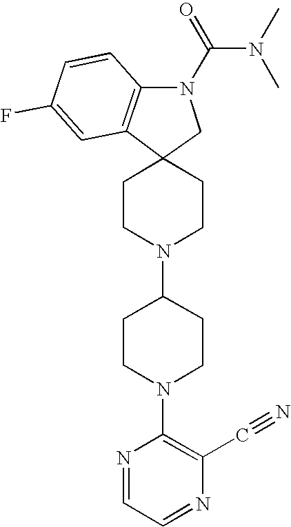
C12=C(N(C(N(C)C)=O)CC13CCN(C1CCN(C4=C(C#N)N=CC=N4)CC1)CC3)C=CC(F)=C2
